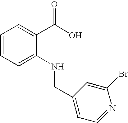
C1=CC=C(NCC2=CC=NC(Br)=C2)C(C(O)=O)=C1
